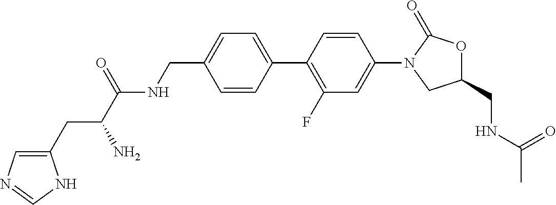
C1(CNC(=O)C)OC(=O)N(C2=CC(F)=C(C3=CC=C(CNC(C(N)CC4=CN=CN4)=O)C=C3)C=C2)C1
